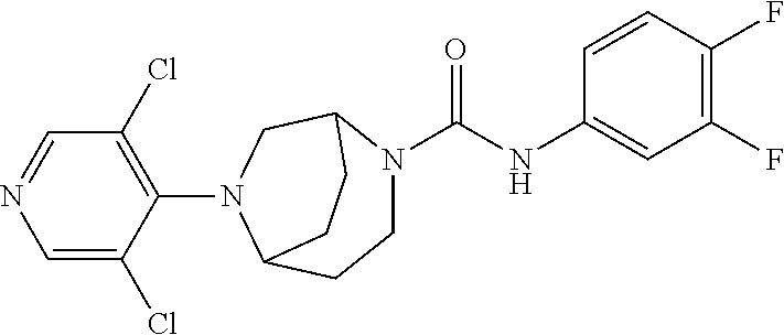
C1=NC=C(Cl)C(N2C3CCN(C(=O)NC4=CC(F)=C(F)C=C4)C(C2)CC3)=C1Cl
